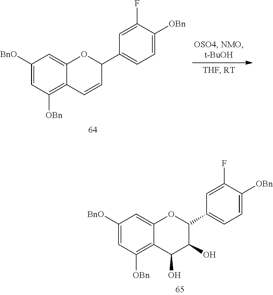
C1([BnO])=CC([OBn])=C2C(=C1)OC(C1=CC=C([OBn])C(F)=C1)C(O)C2O.C1([BnO])=CC([OBn])=C2C(=C1)OC(C1=CC=C([OBn])C(F)=C1)C=C2
